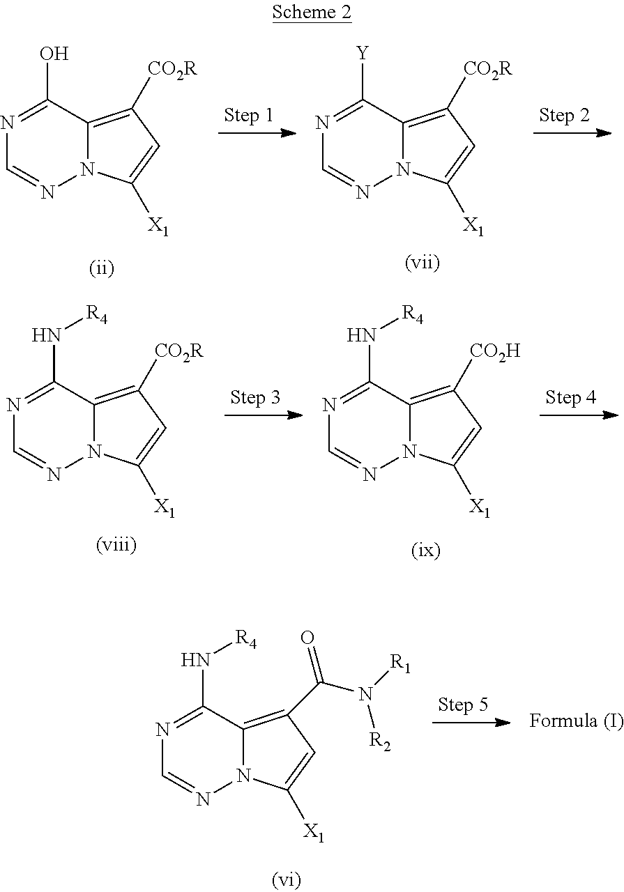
C1=NN2C(=C([CO2R])C=C2[X1])C(O)=N1.C1=NN2C(=C([CO2R])C=C2[X1])C([Y])=N1.C1=NN2C(=C([CO2R])C=C2[X1])C(N[R4])=N1.C1=NN2C(=C([CO2H])C=C2[X1])C(N[R4])=N1.C1=NN2C(=C(C(=O)N([R1])[R2])C=C2[X1])C(N[R4])=N1
